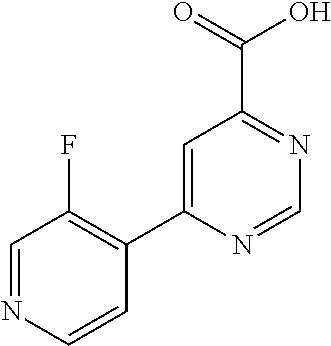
C1=C(C2=C(F)C=NC=C2)N=CN=C1C(=O)O
